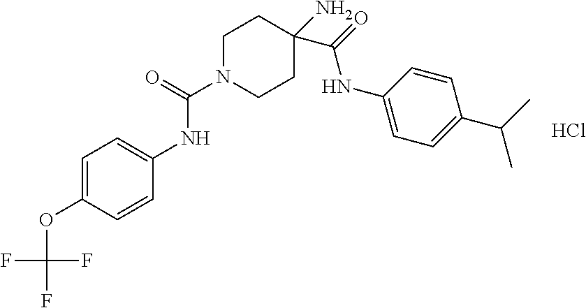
C1=C(OC(F)(F)F)C=CC(NC(N2CCC(N)(C(=O)NC3=CC=C(C(C)C)C=C3)CC2)=O)=C1.Cl
